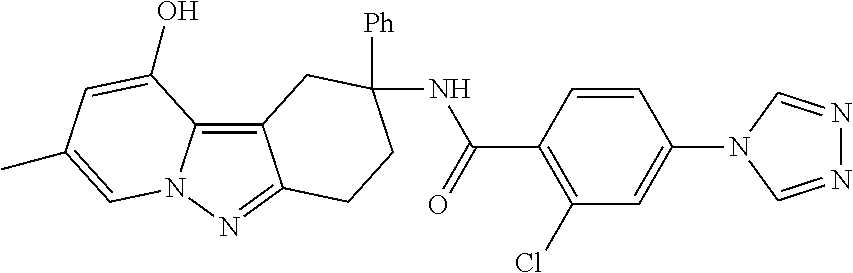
C12=C3N(N=C1CCC(NC(C1=C(Cl)C=C(N4C=NN=C4)C=C1)=O)([Ph])C2)C=C(C)C=C3O
